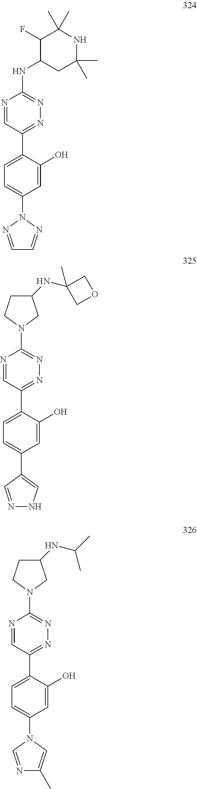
N1=C(C2=CC=C(C3=CNN=C3)C=C2O)C=NC(N2CC(NC3(C)COC3)CC2)=N1.N1=C(C2=CC=C(N3N=CC=N3)C=C2O)C=NC(NC2CC(C)(C)NC(C)(C)C2F)=N1.N1=C(C2=CC=C(N3C=NC(C)=C3)C=C2O)C=NC(N2CC(NC(C)C)CC2)=N1
